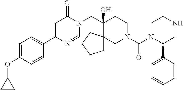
C1(C2=CC=C(OC3CC3)C=C2)=CC(=O)N(CC2(O)CCN(C(=O)N3C(C4=CC=CC=C4)CNCC3)CC23CCCC3)C=N1
